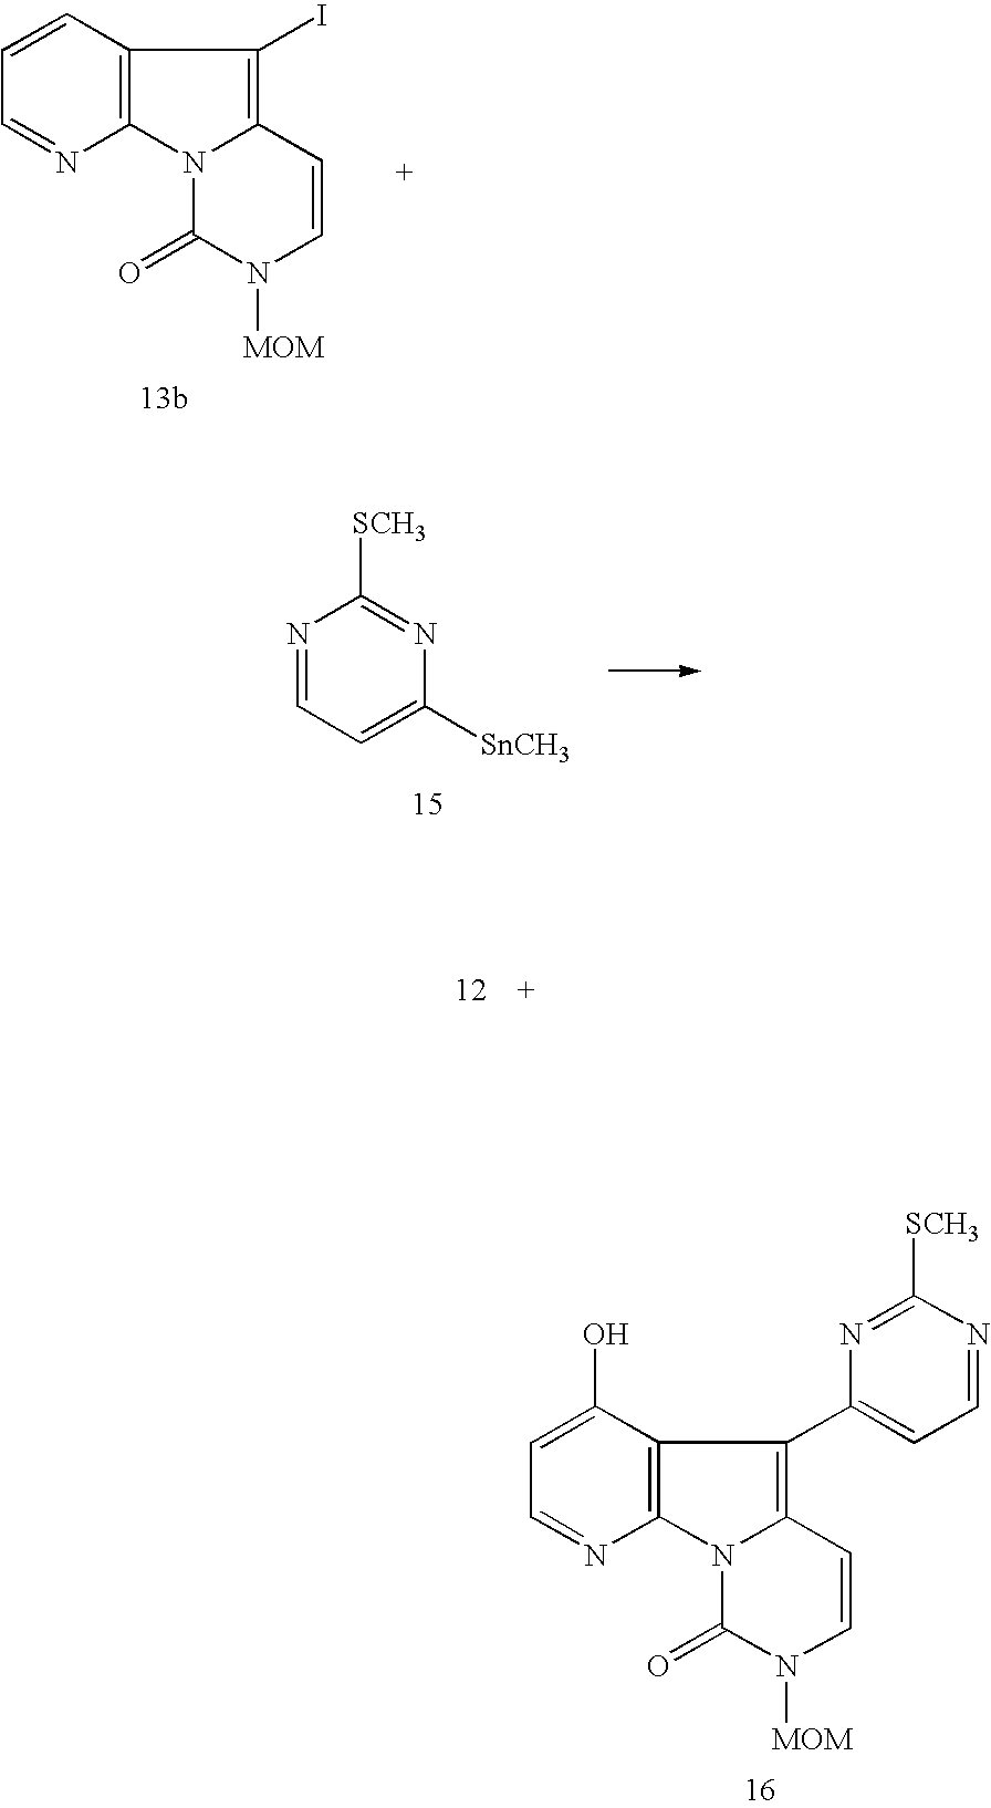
C12=C(N3C(=C1C1=CC=NC([SCH3])=N1)C=CN([MOM])C3=O)N=CC=C2O.C12=C(N3C(=C1I)C=CN([MOM])C3=O)N=CC=C2.N1=CC=C([SnCH3])N=C1[SCH3]
